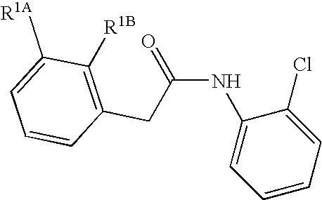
C(NC1=CC=CC=C1Cl)(=O)CC1=C([R1B])C([R1A])=CC=C1
